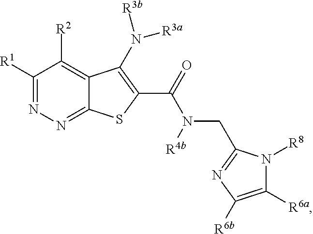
C1([R1])=NN=C2C(=C1[R2])C(N([R3a])[R3b])=C(C(=O)N(CC1=NC([R6b])=C([R6a])N1[R8])[R4b])S2
